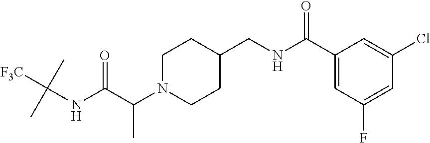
C1N(C(C(NC([F3C])(C)C)=O)C)CCC(CNC(C2=CC(F)=CC(Cl)=C2)=O)C1
